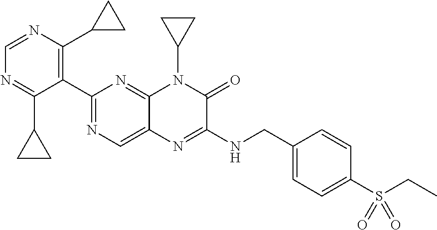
C1(C2=NC=C3C(=N2)N(C2CC2)C(=O)C(NCC2=CC=C(S(CC)(=O)=O)C=C2)=N3)=C(C2CC2)N=CN=C1C1CC1
